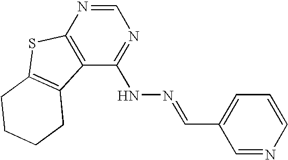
C12=C(C(NN=CC3=CC=CN=C3)=NC=N1)C1=C(S2)CCCC1
